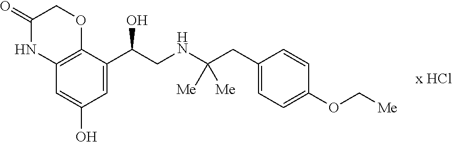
C1(=O)NC2=C(OC1)C(C(CNC(CC1=CC=C(OC[Me])C=C1)([Me])[Me])O)=CC(O)=C2.[x HCl]
